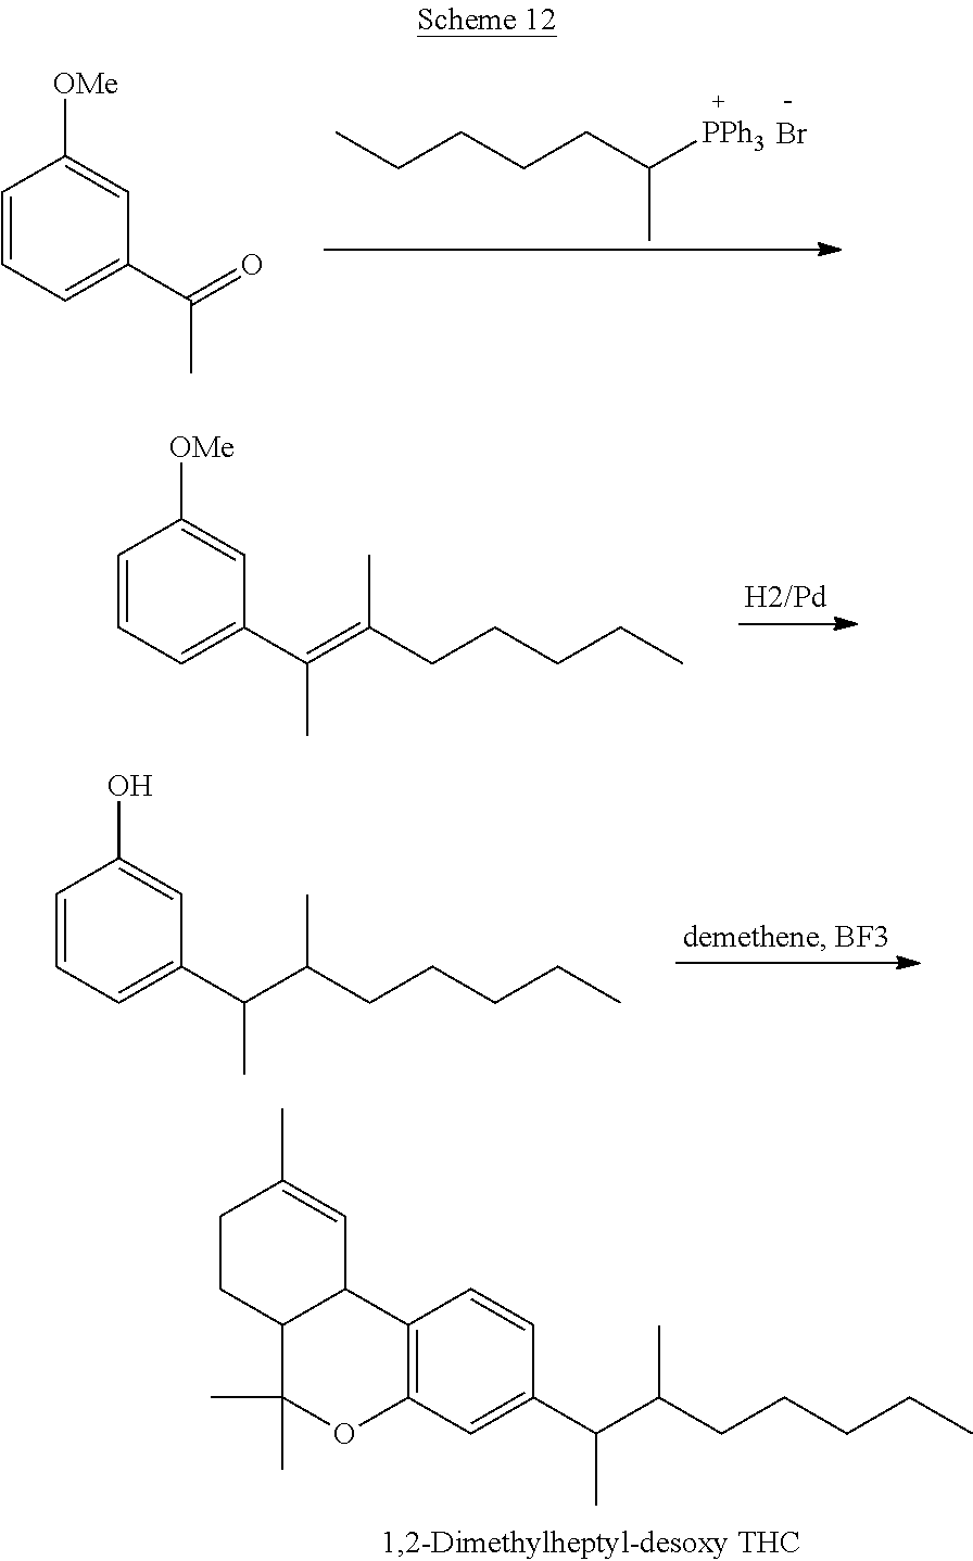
C12=C(C=C(C(C(CCCCC)C)C)C=C1)OC(C)(C)C1C2C=C(C)CC1.CCCCCC([PPh3])C.Br.C1=CC=C(C(=O)C)C=C1[OMe].C1=CC=C(C(=C(CCCCC)C)C)C=C1[OMe].C1=CC=C(C(C(CCCCC)C)C)C=C1O
